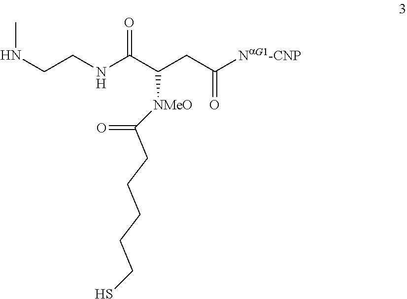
N(CCNC(C(CC([NaG1-CNP])=O)[NMeO]C(=O)CCCCCS)=O)C
